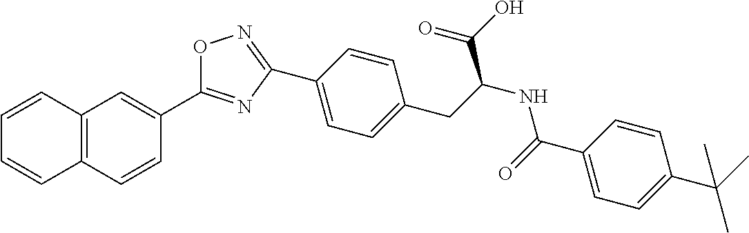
C1=CC(C2=NOC(C3=CC4=C(C=C3)C=CC=C4)=N2)=CC=C1CC(NC(C1=CC=C(C(C)(C)C)C=C1)=O)C(O)=O
